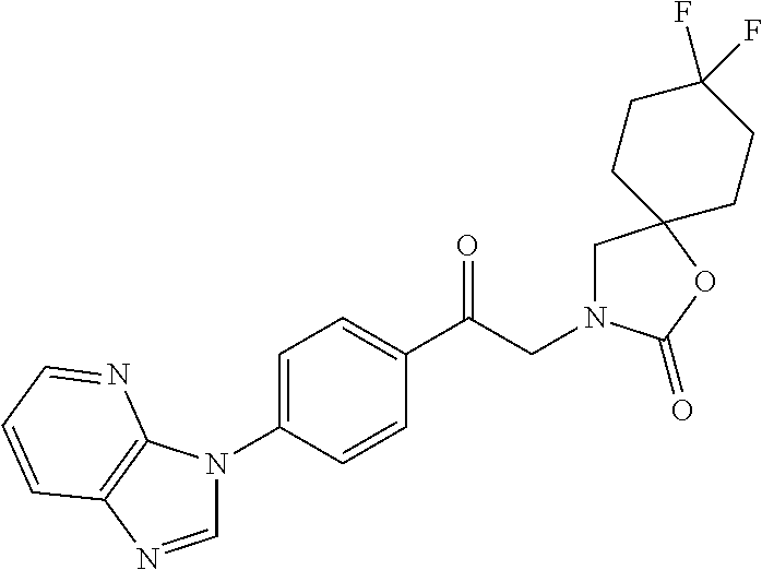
C1(C(CN2CC3(OC2=O)CCC(F)(F)CC3)=O)=CC=C(N2C=NC3=C2N=CC=C3)C=C1
